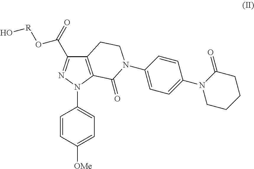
C1(C(O[R]O)=O)=NN(C2=CC=C([OMe])C=C2)C2=C1CCN(C1=CC=C(N3CCCCC3=O)C=C1)C2=O
